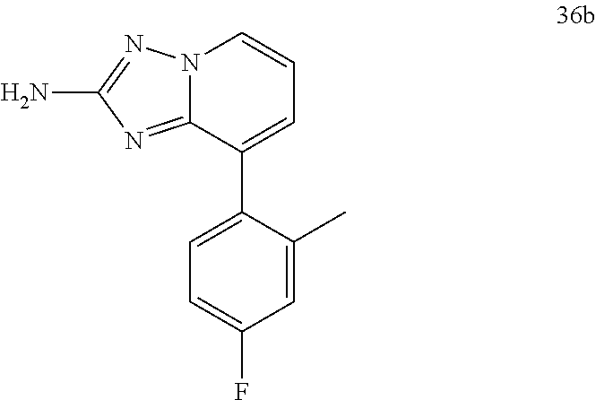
N12C(=NC(N)=N1)C(C1=CC=C(F)C=C1C)=CC=C2
